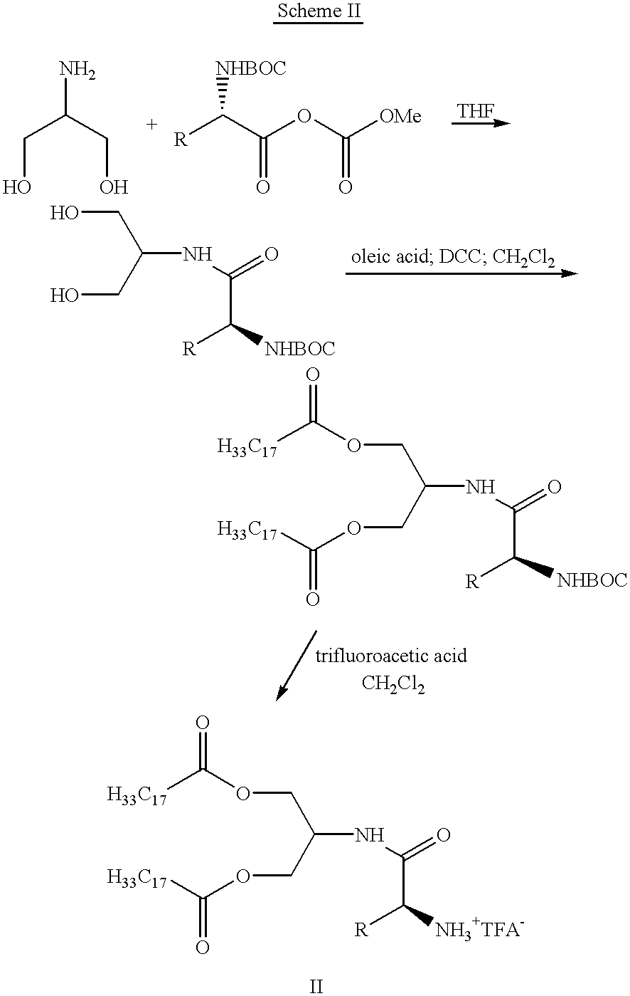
C(O)C(CO)N.[R]C(C(=O)OC(=O)[OMe])[NHBOC].C(O)C(CO)NC(=O)C([R])[NHBOC].C(OC([H33C17])=O)C(COC([H33C17])=O)NC(=O)C([R])[NHBOC].C(OC([H33C17])=O)C(COC([H33C17])=O)NC(=O)C([R])[NH3+TFA-]
